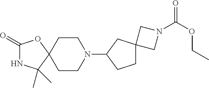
C1(=O)NC(C)(C)C2(O1)CCN(C1CC3(CC1)CN(C(=O)OCC)C3)CC2
